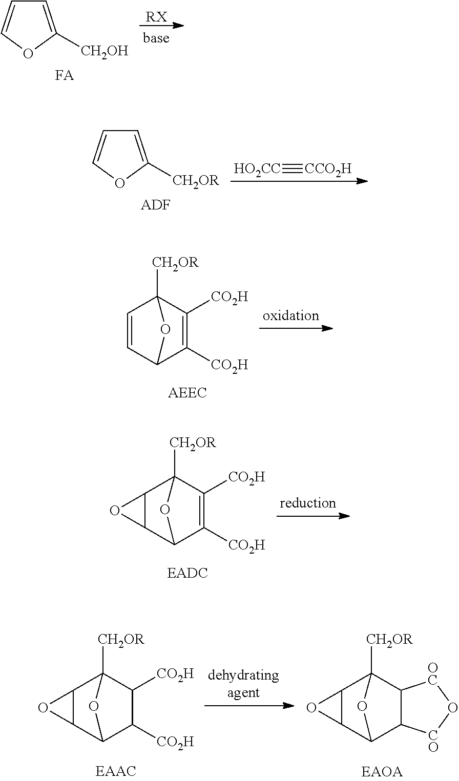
C1=C([CH2OH])OC=C1.[FA].[RX].C1=C([CH2OR])OC=C1.[ADF].[HO2CC]#[CCO2H].C1=CC2C([CO2H])=C([CO2H])C1([CH2OR])O2.C12C(C3C([CO2H])=C([CO2H])C1([CH2OR])O3)O2.C12C(C3C([CO2H])C([CO2H])C1([CH2OR])O3)O2.C12C(C3C4C(C1([CH2OR])O3)[OC]O[CO]4)O2
